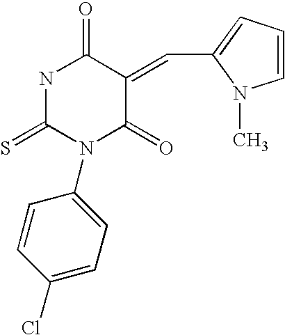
N1C(=O)C(=CC2=CC=CN2C)C(=O)N(C2=CC=C(Cl)C=C2)C1=S
